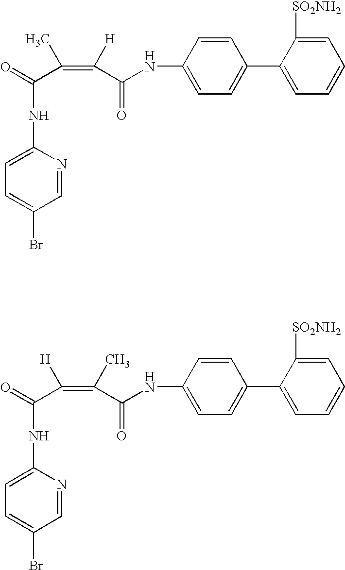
C1=CC(NC(=O)C(=C(C(=O)NC2=CC=C(Br)C=N2)C)[H])=CC=C1C1=CC=CC=C1[SO2NH2].C1=CC(NC(=O)C(=C(C(=O)NC2=CC=C(Br)C=N2)[H])C)=CC=C1C1=CC=CC=C1[SO2NH2]
